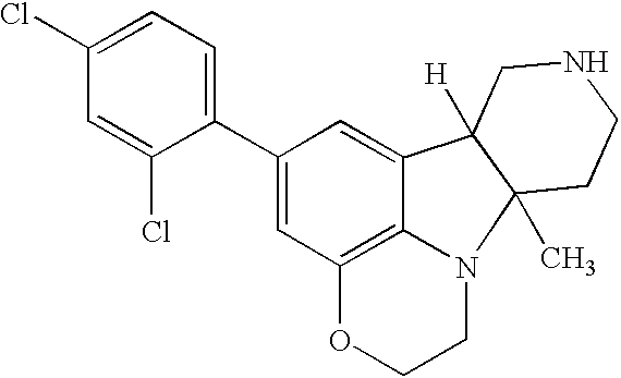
C12=C3N(CCO1)C1(C)C([H])(C3=CC(C3=CC=C(Cl)C=C3Cl)=C2)CNCC1
